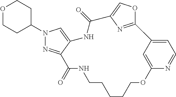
C12=NC(=CO1)C(=O)NC1=CN(C3CCOCC3)N=C1C(=O)NCCCCCOC1=CC2=CC=N1
